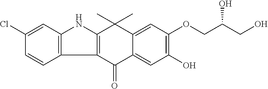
C1(Cl)=CC2=C(C=C1)C1=C(N2)C(C)(C)C2=CC(OCC(CO)O)=C(O)C=C2C1=O
